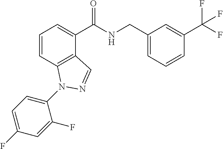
C1=CC2=C(C(C(NCC3=CC=CC(C(F)(F)F)=C3)=O)=C1)C=NN2C1=CC=C(F)C=C1F
